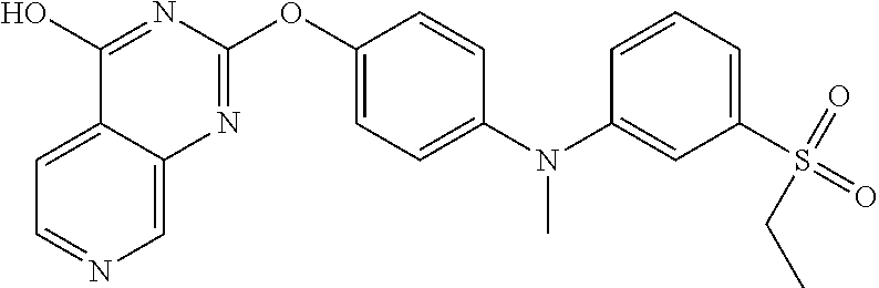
C1(O)=NC(OC2=CC=C(N(C3=CC(S(=O)(=O)CC)=CC=C3)C)C=C2)=NC2=CN=CC=C12
